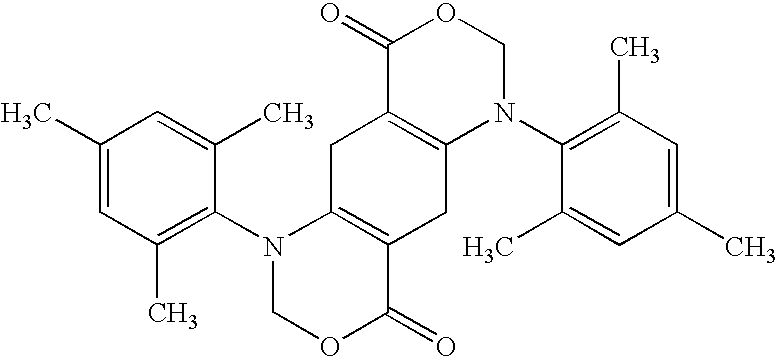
C1(C)=CC(C)=C(N2COC(=O)C3=C2CC2=C(C3)N(C3=C(C)C=C(C)C=C3C)COC2=O)C(C)=C1
